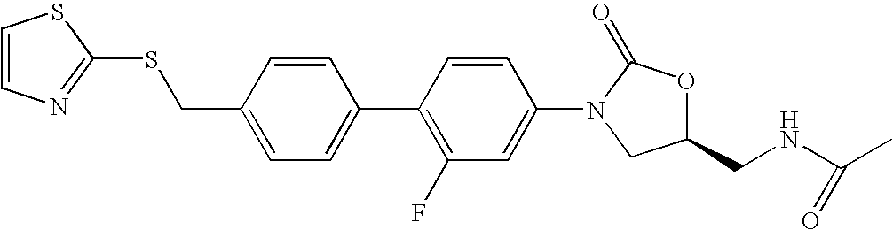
C1(CSC2=NC=CS2)=CC=C(C2=C(F)C=C(N3CC(CNC(C)=O)OC3=O)C=C2)C=C1
